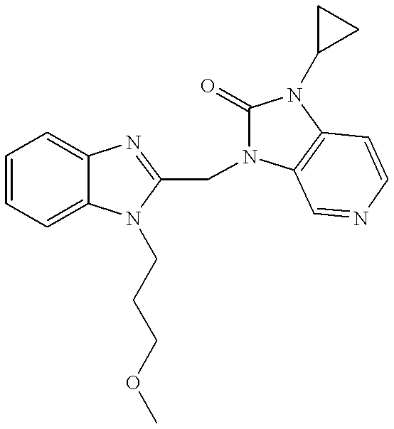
C1=CC=C2C(=C1)N=C(CN1C(=O)N(C3CC3)C3=C1C=NC=C3)N2CCCOC
